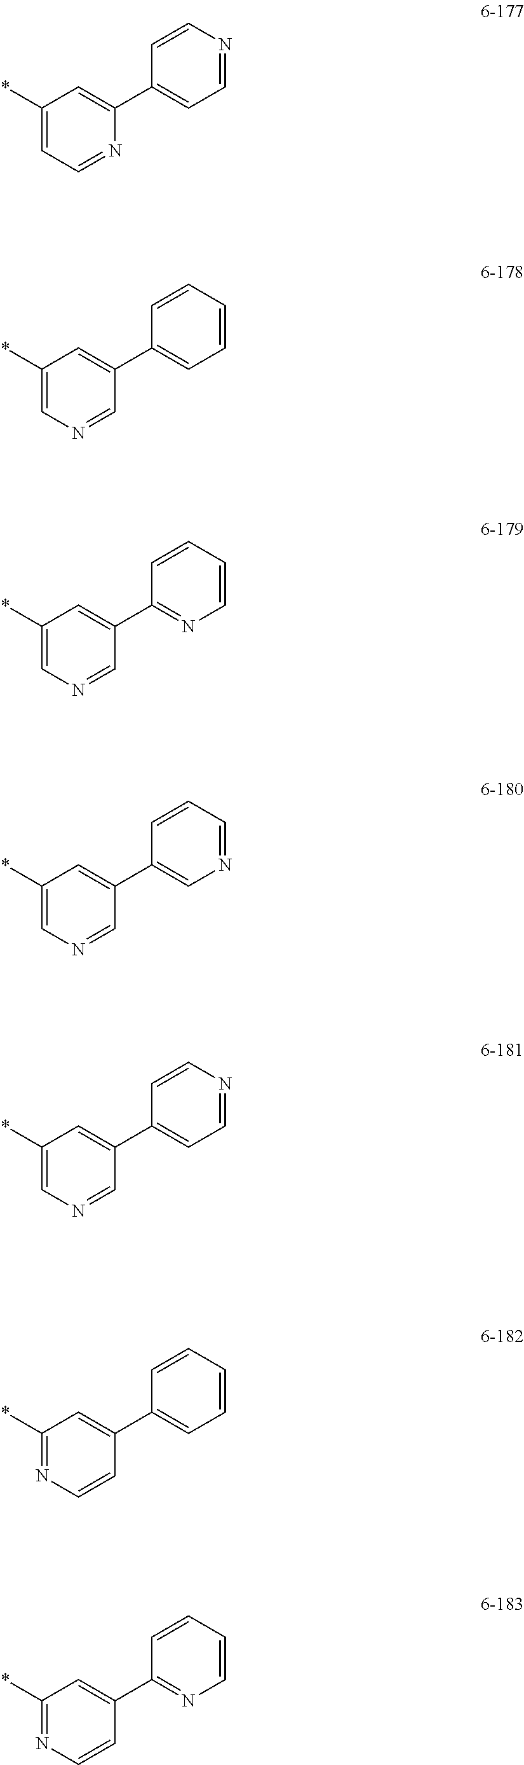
C1(*)=CC=NC(C2=CC=NC=C2)=C1.C1(*)=CN=CC(C2=CC=CC=C2)=C1.C1(*)=CN=CC(C2=NC=CC=C2)=C1.C1(*)=CN=CC(C2=CN=CC=C2)=C1.C1(*)=CN=CC(C2=CC=NC=C2)=C1.C1(*)=NC=CC(C2=CC=CC=C2)=C1.C1(*)=NC=CC(C2=NC=CC=C2)=C1
